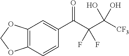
C12=C(C=C(C(C(C([CF3])(O)O)(F)F)=O)C=C1)OCO2
